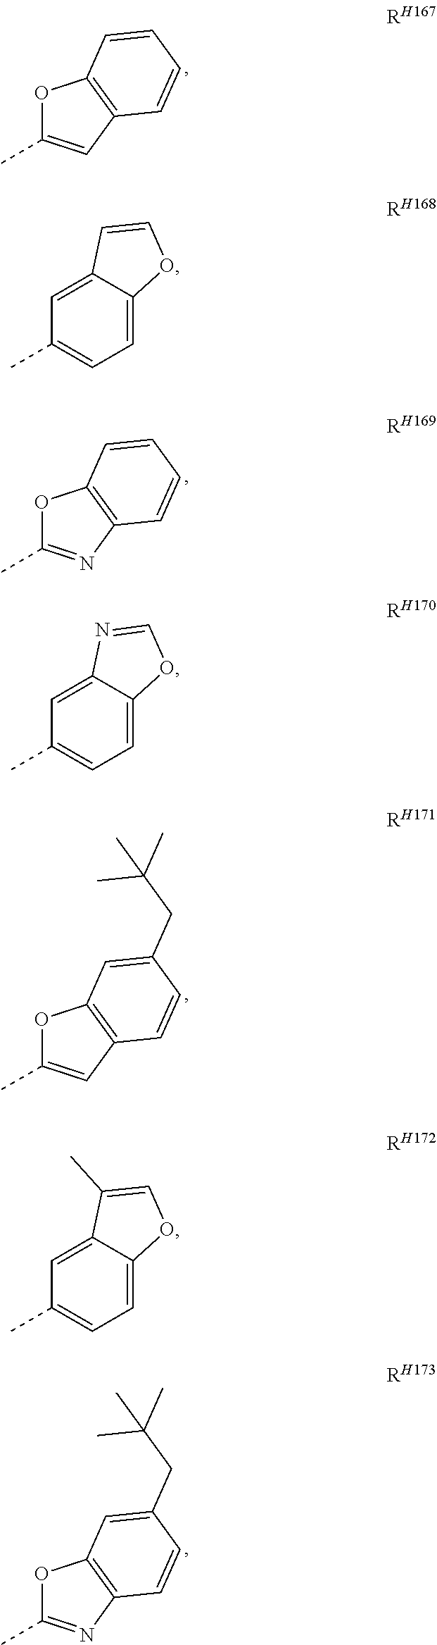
O1C(C)=CC2=C1C=CC=C2.O1C(C)=NC2=C1C=CC=C2.O1C(C)=CC2=C1C=C(CC(C)(C)C)C=C2.O1C(C)=NC2=C1C=C(CC(C)(C)C)C=C2.C1(C)=CC=C2C(=C1)C=CO2.C1(C)=CC=C2C(=C1)N=CO2.C1(C)=CC=C2C(=C1)C(C)=CO2
